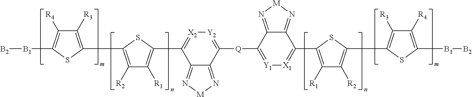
C1([R1])=C(C2=[X1][Y1]=C([Q]C3=[Y2][X2]=C(C4=C([R1])C([R2])=C(C5=C([R3])C([R4])=C([B1][B2])S5)S4)C4=N[M]N=C43)C3=N[M]N=C23)SC(C2=C([R3])C([R4])=C([B1][B2])S2)=C1[R2]
